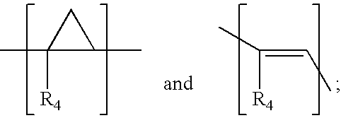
CC1([R4])C(C)C1.CC([R4])=CC
